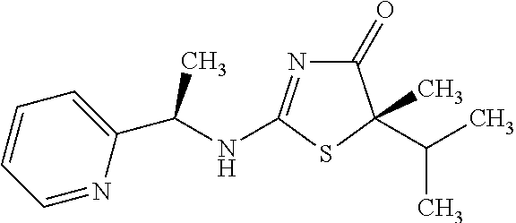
C1(=O)N=C(NC(C2=CC=CC=N2)C)SC1(C(C)C)C
